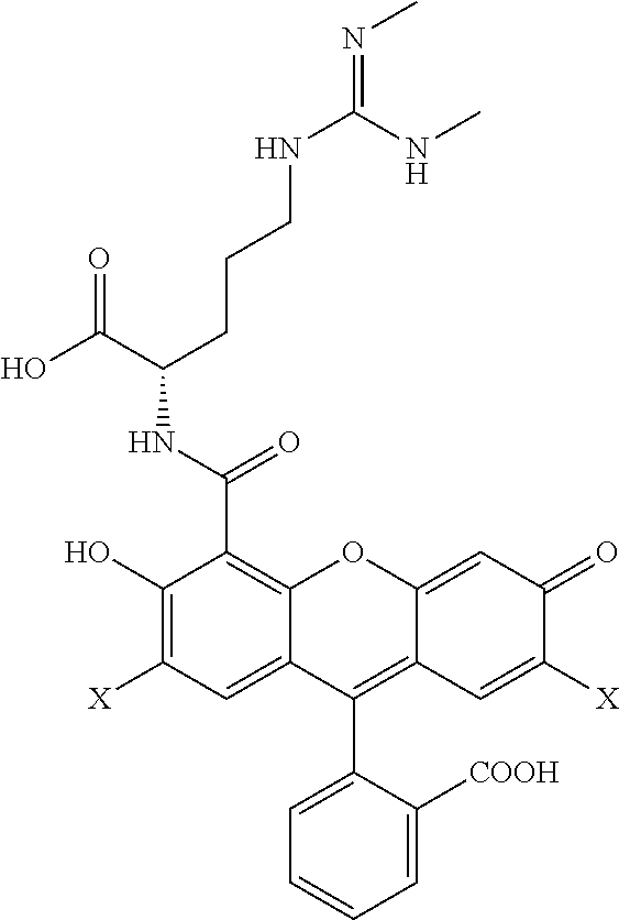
OC(C(CCCNC(NC)=NC)NC(=O)C1=C2C(=CC([X])=C1O)C(C1=CC=CC=C1[COOH])=C1C(=CC(=O)C([X])=C1)O2)=O
